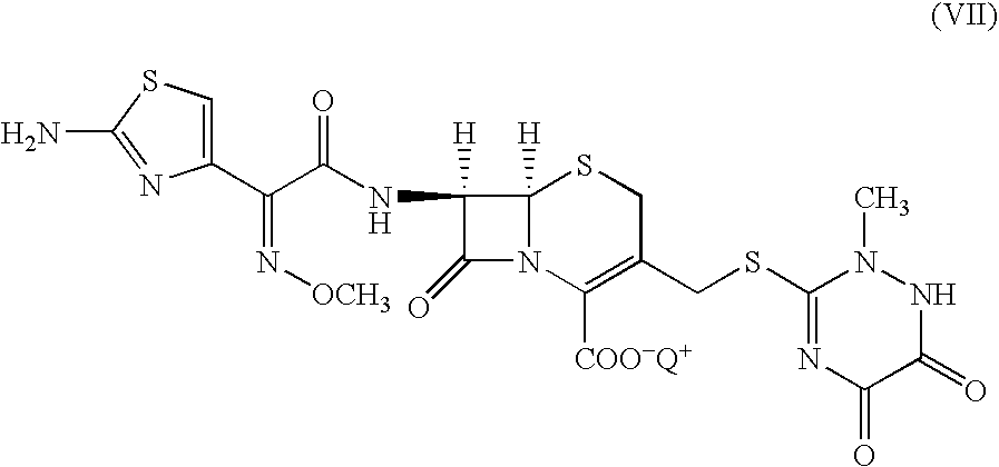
C1(C(C(NC2([H])C(=O)N3C2([H])SCC(CSC2=NC(=O)C(=O)NN2C)=C3[COO-Q+])=O)=N[OCH3])=CSC(N)=N1
